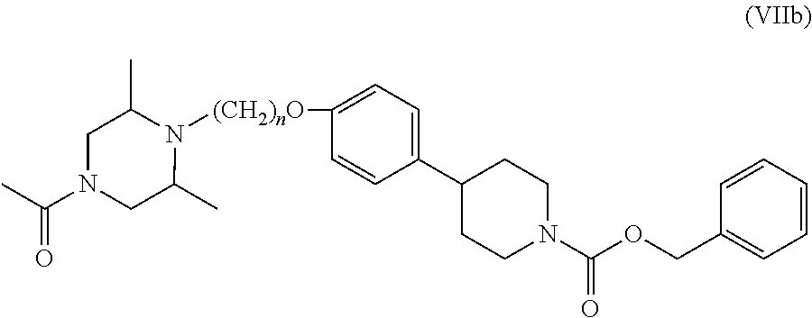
N1([(CH2)nO]C2=CC=C(C3CCN(C(OCC4=CC=CC=C4)=O)CC3)C=C2)C(C)CN(C(C)=O)CC1C
